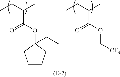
O=C(OC1(CC)CCCC1)C(CC)C.O=C(OC[CF3])C(CC)C
